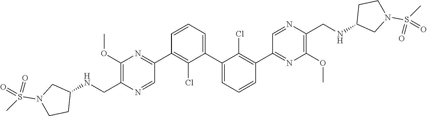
C1(C2=NC(OC)=C(C[HN]C3CN(S(=O)(=O)C)CC3)N=C2)=C(Cl)C(C2=CC=CC(C3=NC(OC)=C(CNC4CN(S(=O)(=O)C)CC4)N=C3)=C2Cl)=CC=C1
